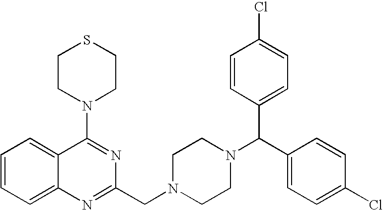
C1=CC=C2C(=C1)C(N1CCSCC1)=NC(CN1CCN(C(C3=CC=C(Cl)C=C3)C3=CC=C(Cl)C=C3)CC1)=N2
